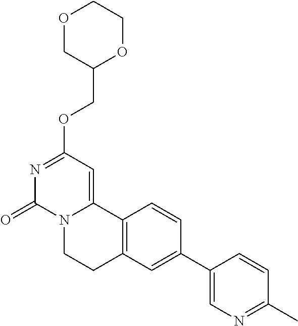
O1CC(COC2=NC(=O)N3C(=C2)C2=C(CC3)C=C(C3=CN=C(C)C=C3)C=C2)OCC1
